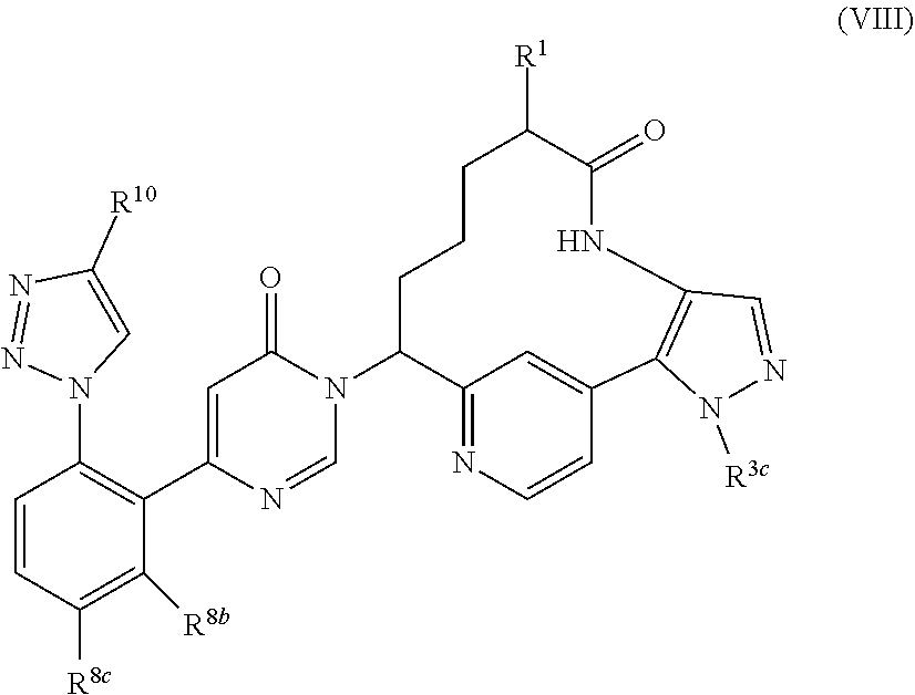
N1(C2C3=NC=CC(=C3)C3=C(NC(=O)C([R1])CCC2)C=NN3[R3c])C=NC(C2=C(N3N=NC([R10])=C3)C=CC([R8c])=C2[R8b])=CC1=O
